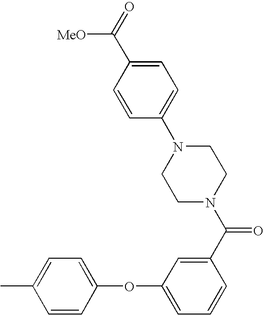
C1=CC(OC2=CC=CC(C(N3CCN(C4=CC=C(C(=O)[MeO])C=C4)CC3)=O)=C2)=CC=C1C
